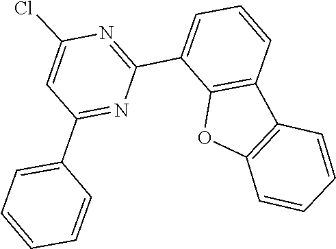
C1=CC2=C(C(C3=NC(Cl)=CC(C4=CC=CC=C4)=N3)=C1)OC1=C2C=CC=C1
